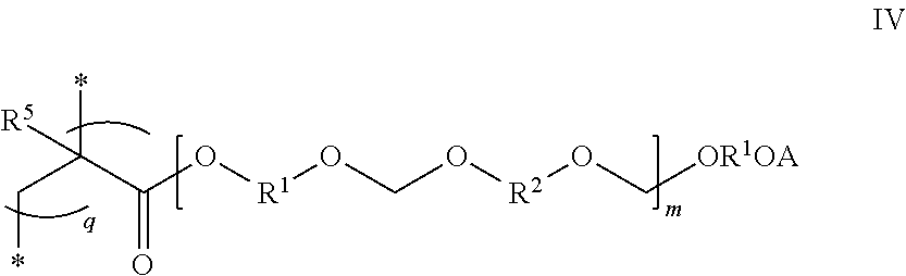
O([R1]OCO[R2]OC[OR1OA])C(=O)C(C*)(*)[R5]
